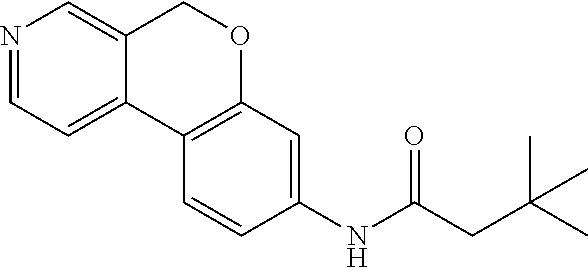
N1=CC=C2C(=C1)COC1=C2C=CC(NC(CC(C)(C)C)=O)=C1
